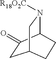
C1C(=O)C2N([R18O2C])CC1CC2
